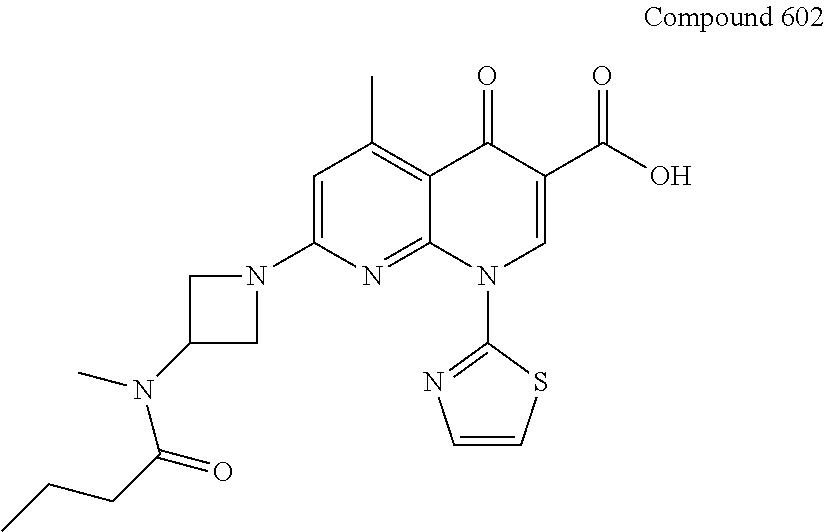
C1=C(N2CC(N(C)C(CCC)=O)C2)N=C2C(=C1C)C(=O)C(C(O)=O)=CN2C1=NC=CS1
